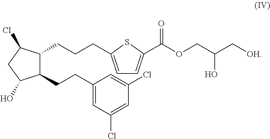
C1(CCCC2=CC=C(C(OCC(C[OH])O)=O)S2)C(CCC2=CC(Cl)=CC(Cl)=C2)C(O)CC1Cl
